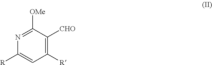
C1([R])=C([CHO])C([OMe])=NC([R])=C1
